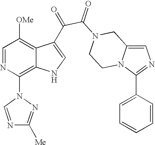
C1=C2N(C(C3=CC=CC=C3)=N1)CCN(C(=O)C(=O)C1=CNC3=C(N4N=C([Me])N=C4)N=CC([OMe])=C31)C2
